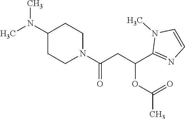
C1(N(C)C)CCN(C(CC(C2=NC=CN2C)OC(C)=O)=O)CC1
